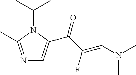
N1=C(C)N(C(C)C)C(C(C(F)=CN(C)C)=O)=C1
